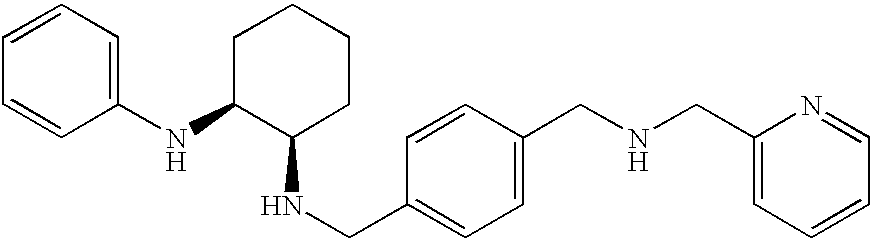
C1=CC(NC2C(NCC3=CC=C(CNCC4=CC=CC=N4)C=C3)CCCC2)=CC=C1
